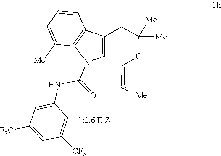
C(=COC(CC1=CN(C(NC2=CC([F3C])=CC([CF3])=C2)=O)C2=C1C=CC=C2[Me])([Me])[Me])[Me]
